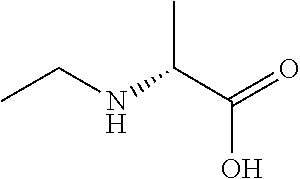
N(CC)C(C)C(=O)O
